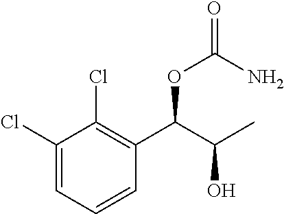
C1(Cl)=CC=CC(C(C(C)O)OC(=O)N)=C1Cl
